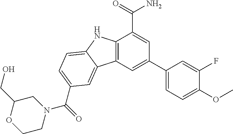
C12=C(C=C(C3=CC=C(OC)C(F)=C3)C=C1C(=O)N)C1=CC(C(=O)N3CC(CO)OCC3)=CC=C1N2
